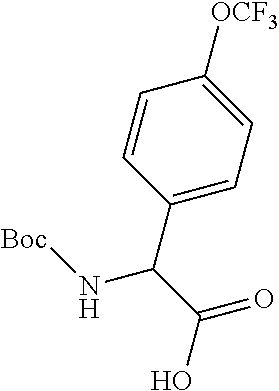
C1=CC(C(C(=O)O)N[Boc])=CC=C1[OCF3]
